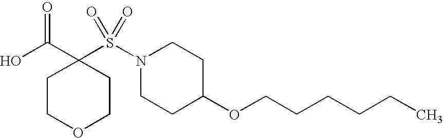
C1COCCC1(C(O)=O)S(N1CCC(OCCCCCC)CC1)(=O)=O
